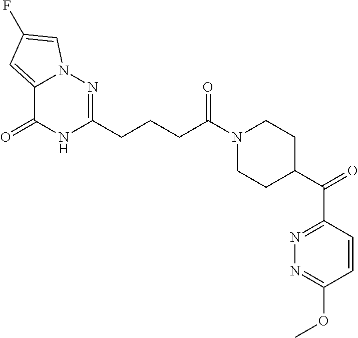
C12=CC(F)=CN1N=C(CCCC(N1CCC(C(C3=NN=C(OC)C=C3)=O)CC1)=O)NC2=O
